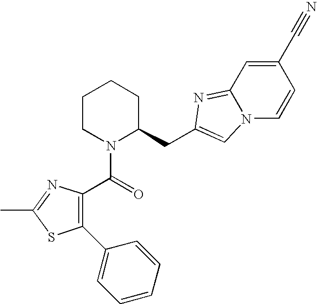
C1CN(C(=O)C2=C(C3=CC=CC=C3)SC(C)=N2)C(CC2=CN3C(=N2)C=C(C#N)C=C3)CC1
